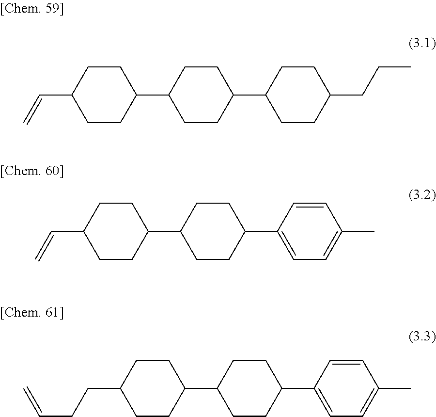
C1CC(C2CCC(C3CCC(CCC)CC3)CC2)CCC1C=C.C1CC(C2CCC(C3=CC=C(C)C=C3)CC2)CCC1C=C.C1CC(C2CCC(C3=CC=C(C)C=C3)CC2)CCC1CCC=C
